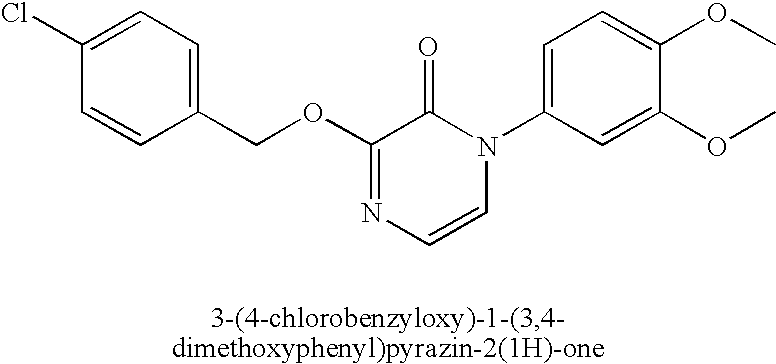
C1(COC2=NC=CN(C3=CC=C(OC)C(OC)=C3)C2=O)=CC=C(Cl)C=C1
